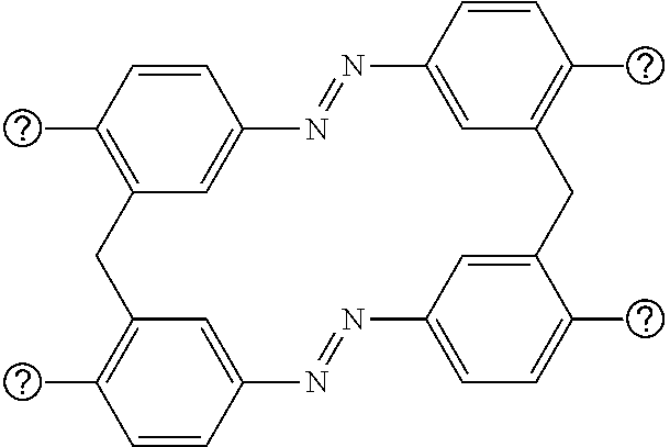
C1=CC(C)=C2C=C1N=NC1=CC(=C(C)C=C1)CC1=CC(=CC=C1C)N=NC1=CC(=C(C)C=C1)C2
